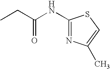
CCC(NC1=NC(C)=CS1)=O
